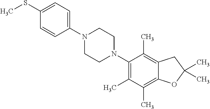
C1(SC)=CC=C(N2CCN(C3=C(C)C(C)=C4C(=C3C)CC(C)(C)O4)CC2)C=C1
